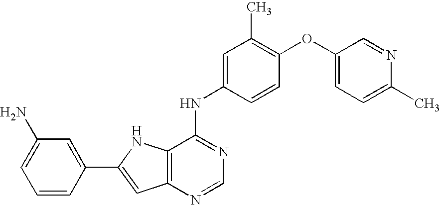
C12=C(NC(C3=CC(N)=CC=C3)=C1)C(NC1=CC(C)=C(OC3=CC=C(C)N=C3)C=C1)=NC=N2
